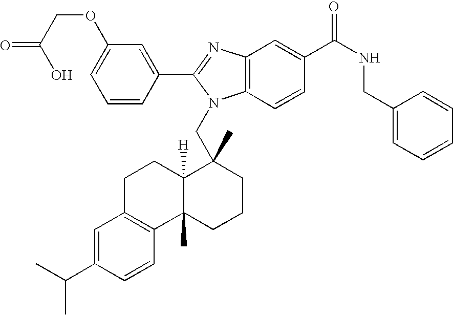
C1=CC(C2=NC3=C(N2CC2(C)C4([H])C(C)(CCC2)C2=C(CC4)C=C(C(C)C)C=C2)C=CC(C(NCC2=CC=CC=C2)=O)=C3)=CC(OCC(O)=O)=C1
